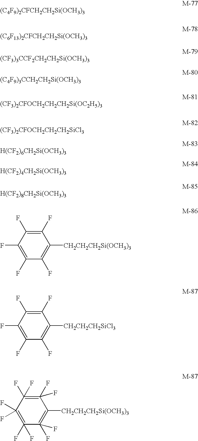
[(C6F13)2CFCH2CH2Si(OCH3)3].[(CF3)3CCF2CH2CH2Si(OCH3)3].[(C4F9)3CCH2CH2Si(OCH3)3].[(CF3)2CFOCH2CH2CH2Si(OC2H5)3].[(CF3)2CFOCH2CH2CH2SiCl3].[H(CF2)6CH2Si(OCH3)3].[H(CF2)4CH2Si(OCH3)3].[H(CF2)8CH2Si(OCH3)3].C1(F)=C(F)C(F)=C(F)C(F)=C1[CH2CH2CH2Si(OCH3)3].C1(F)=C(F)C(F)=C(F)C(F)=C1[CH2CH2CH2SiCl3].C1(F)(F)=C(F)(F)C(F)(F)=C(F)(F)C(F)(F)=C1[CH2CH2CH2Si(OCH3)3].[(C4F9)2CFCH2CH2Si(OCH3)3]
